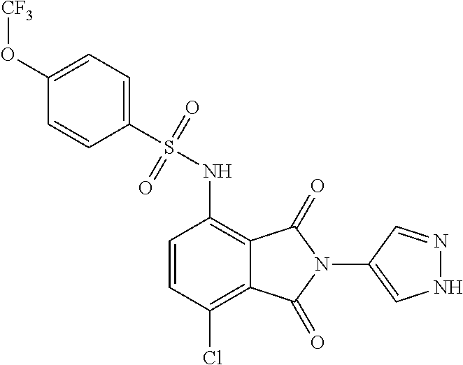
C1=CC(Cl)=C2C(=C1NS(C1=CC=C(O[CF3])C=C1)(=O)=O)C(=O)N(C1=CNN=C1)C2=O
